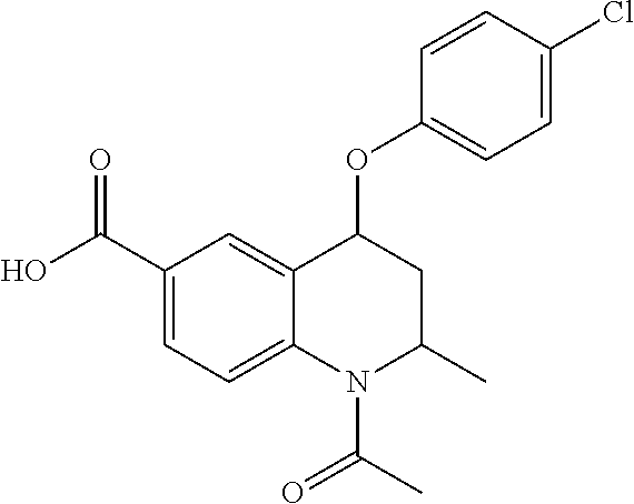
C1=C2C(=CC=C1C(O)=O)N(C(C)=O)C(C)CC2OC1=CC=C(Cl)C=C1
